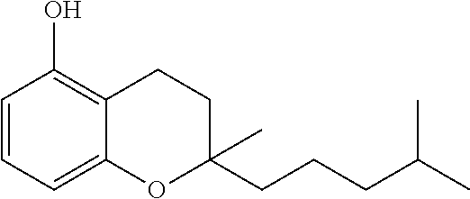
C1=CC=C2C(=C1O)CCC(CCCC(C)C)(C)O2
